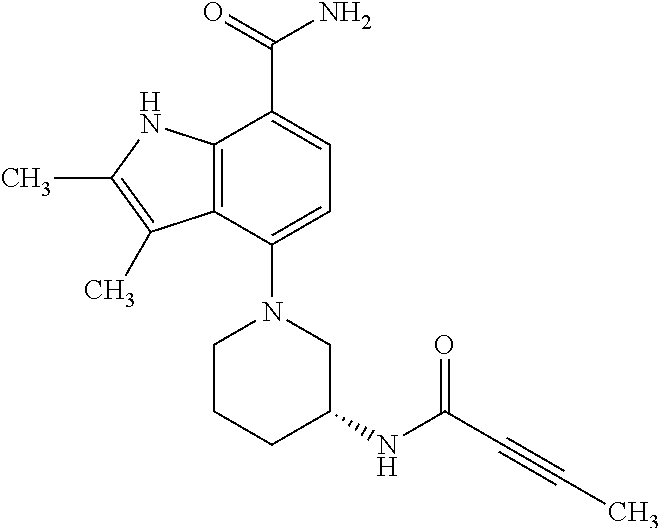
C1(N2CC(NC(=O)C#CC)CCC2)=CC=C(C(=O)N)C2=C1C(C)=C(C)N2
